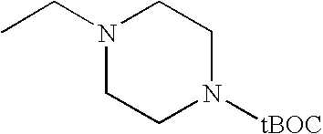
CCN1CCN([tBOC])CC1
